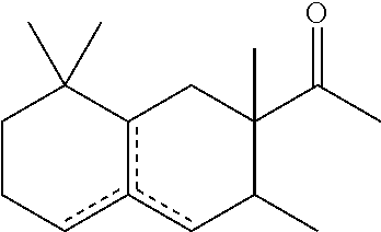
C1Ccc2c(C1(C)C)CC(C(C)=O)(C)C(C)c2
